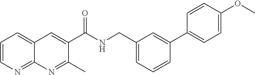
C1=CN=C2C(=C1)C=C(C(NCC1=CC=CC(C3=CC=C(OC)C=C3)=C1)=O)C(C)=N2
